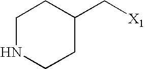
C1NCCC(C[X1])C1
